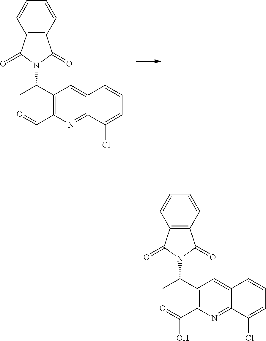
C12=NC(C(O)=O)=C(C(C)N3C(=O)C4=C(C=CC=C4)C3=O)C=C1C=CC=C2Cl.C12=NC(C=O)=C(C(C)N3C(=O)C4=C(C=CC=C4)C3=O)C=C1C=CC=C2Cl
